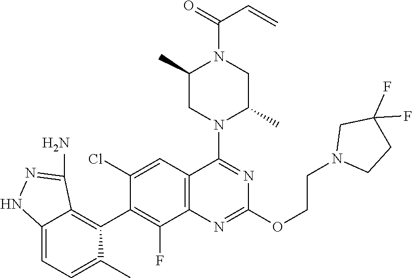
C12=C(C=C(Cl)C(C3=C4C(=CC=C3C)NN=C4N)=C1F)C(N1C(C)CN(C(=O)C=C)C(C)C1)=NC(OCCN1CCC(F)(F)C1)=N2
